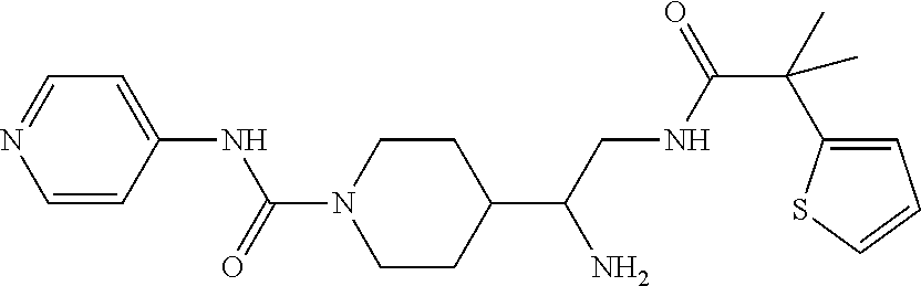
C1=CC(NC(N2CCC(C(CNC(C(C3=CC=CS3)(C)C)=O)N)CC2)=O)=CC=N1
